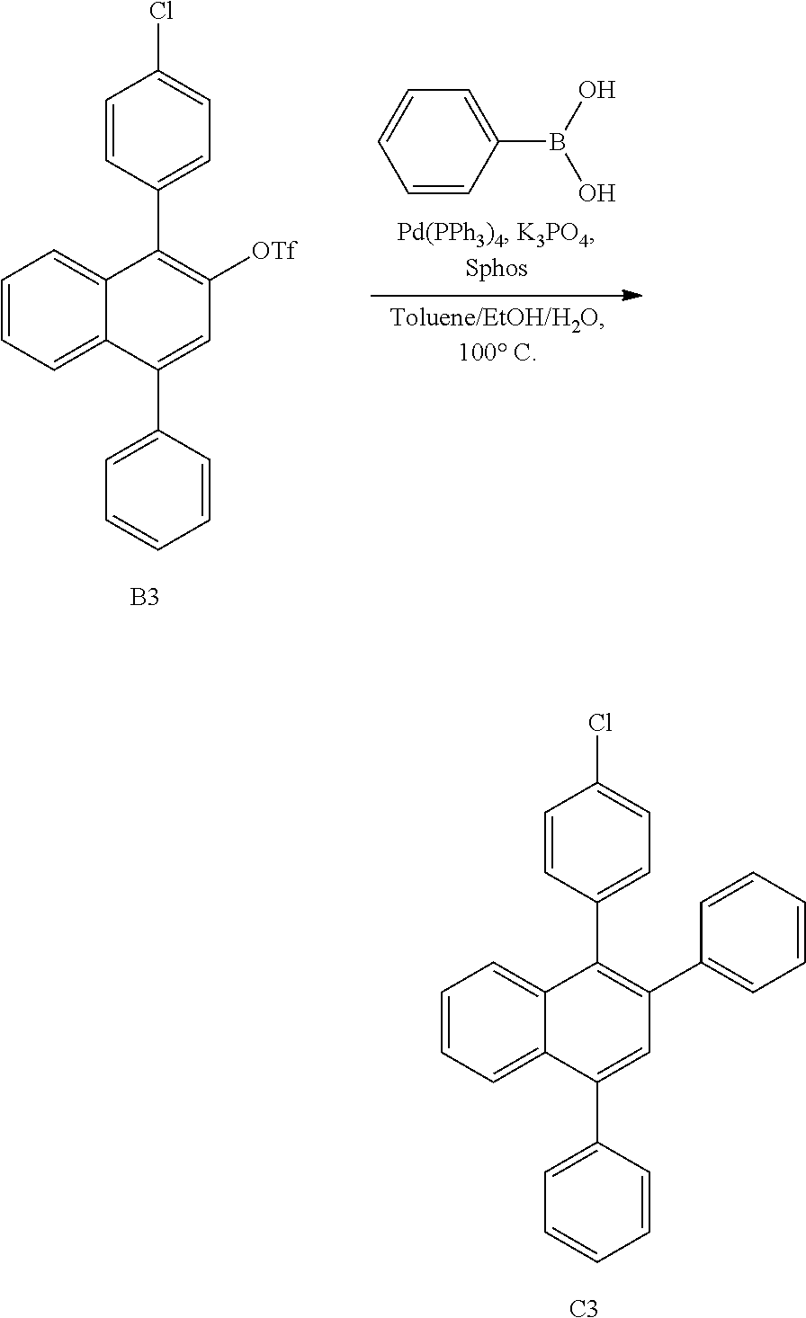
C1=CC=C2C(=C1)C(C1=CC=C(Cl)C=C1)=C(C1=CC=CC=C1)C=C2C1=CC=CC=C1.[C3].C1=CC=C2C(=C1)C(C1=CC=C(Cl)C=C1)=C([OTf])C=C2C1=CC=CC=C1.[B3].C1=CC(B(O)O)=CC=C1
